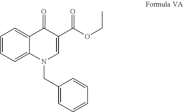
C1=CC=C2C(=C1)C(=O)C(C(OCC)=O)=CN2CC1=CC=CC=C1
